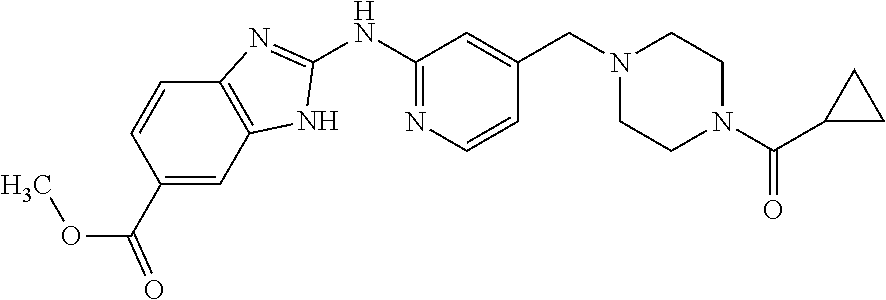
C12=C(C=C(C(=O)OC)C=C1)NC(NC1=NC=CC(CN3CCN(C(=O)C4CC4)CC3)=C1)=N2
